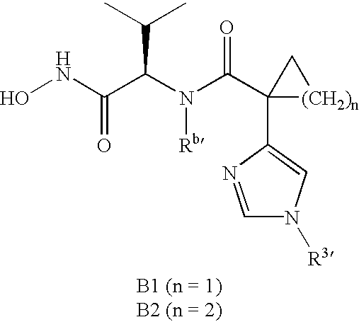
ONC(C(N(C(C1(C2=CN([R3])C=N2)[(CH2)n]C1)=O)[Rb])C(C)C)=O
